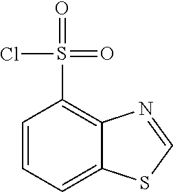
C1=CC=C2C(=C1S(=O)(=O)Cl)N=CS2
